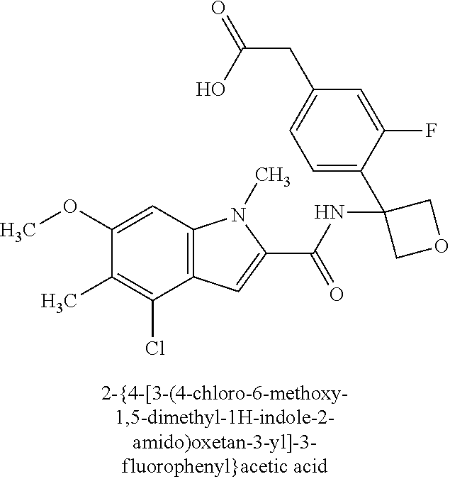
C1(C)=C(Cl)C2=C(C=C1OC)N(C)C(C(NC1(C3=CC=C(CC(=O)O)C=C3F)COC1)=O)=C2
